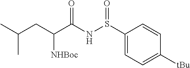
C1(S(NC(C(CC(C)C)[NHBoc])=O)=O)=CC=C([tBu])C=C1
